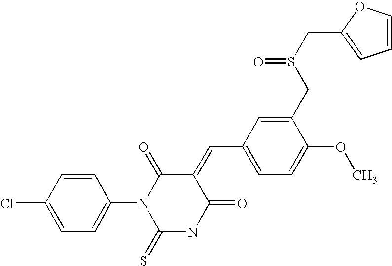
C1=COC(CS(CC2=CC(C=C3C(=O)N(C4=CC=C(Cl)C=C4)C(=S)NC3=O)=CC=C2OC)=O)=C1
